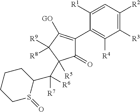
C1([R3])=C([R2])C=C([R1])C(C2=C([GO])C([R9])([R8])C([R5])(C([R7])([R6])C3S(=O)CCCC3)C2=O)=C1[R4]
